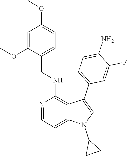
O(C1=CC=C(CNC2=C3C(=CC=N2)N(C2CC2)C=C3C2=CC=C(N)C(F)=C2)C(OC)=C1)C
